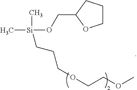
C1CCC(CO[Si](C)(C)CCCOCCOC)O1
